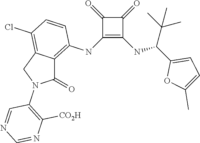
C1(NC2=C3C(=C(Cl)C=C2)CN(C2=C([CO2H])N=CN=C2)C3=O)=C(NC(C2=CC=C(C)O2)C(C)(C)C)C(=O)C1=O
